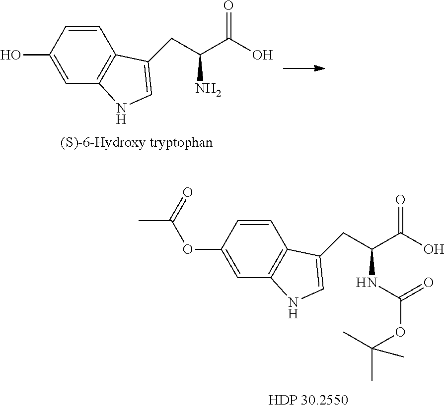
C1=CC(O)=CC2=C1C(CC(C(O)=O)N)=CN2.C1=CC(OC(C)=O)=CC2=C1C(CC(C(O)=O)NC(OC(C)(C)C)=O)=CN2
